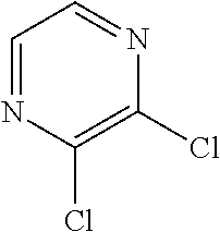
C1=NC(Cl)=C(Cl)N=C1
